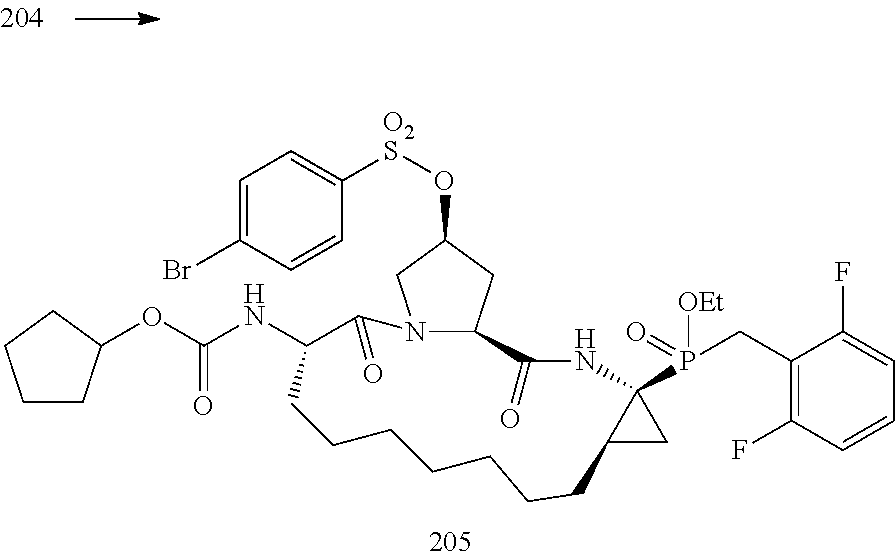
C1(O[O2S]C2=CC=C(Br)C=C2)CN2C(C1)C(=O)NC1(P(CC3=C(F)C=CC=C3F)([OEt])=O)C(C1)CCCCCCCC(NC(OC1CCCC1)=O)C2=O
